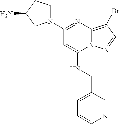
C1(N2CCC(N)C2)=NC2=C(Br)C=NN2C(NCC2=CC=CN=C2)=C1
